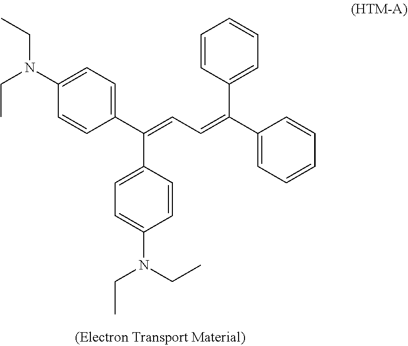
C1(C(C2=CC=C(N(CC)CC)C=C2)=CC=C(C2=CC=CC=C2)C2=CC=CC=C2)=CC=C(N(CC)CC)C=C1
